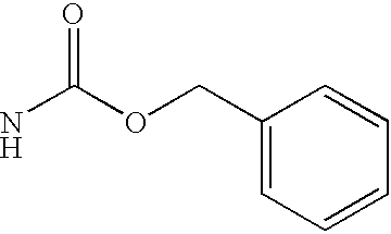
C1(COC(N)=O)=CC=CC=C1
